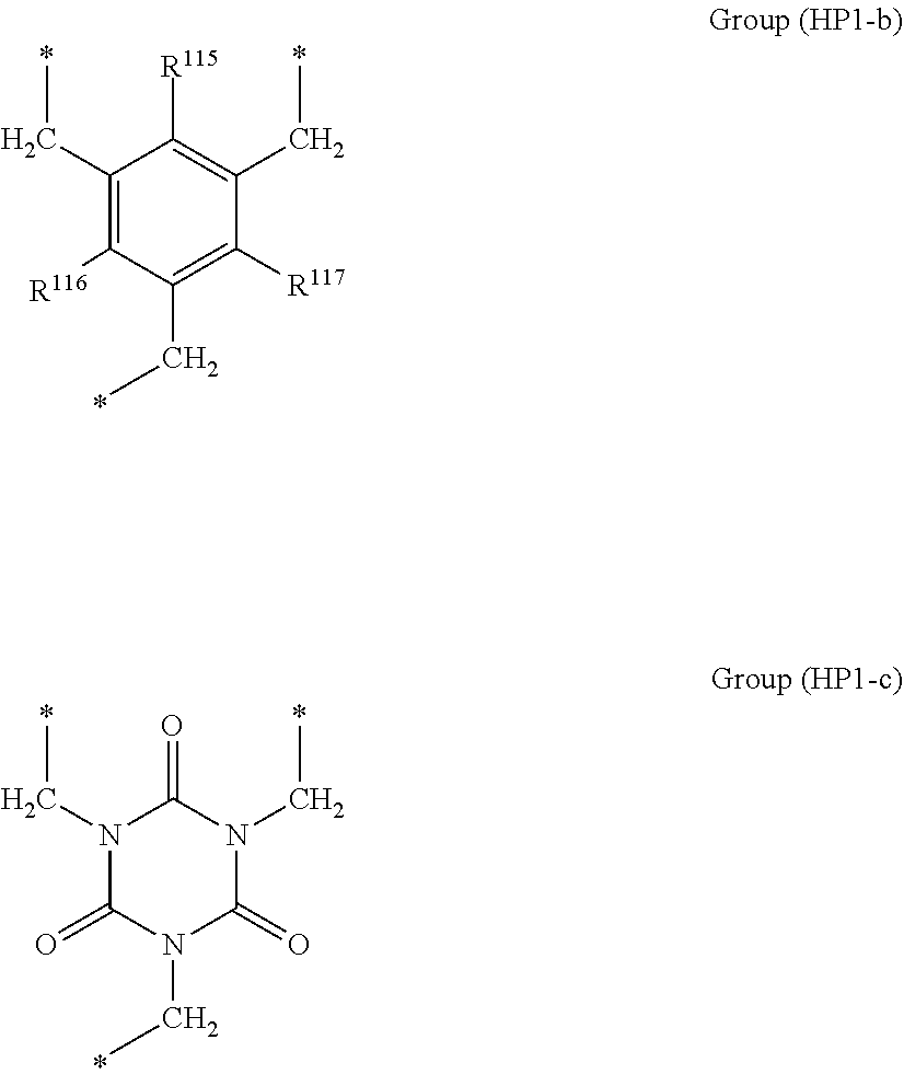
C1(CC)=C([R116])C(CC)=C([R117])C(CC)=C1[R115].N1(CC)C(=O)N(CC)C(=O)N(CC)C1=O
